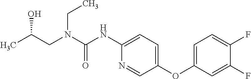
N(C(=O)NC1=CC=C(OC2=CC=C(F)C(F)=C2)C=N1)(CC(O)C)CC
